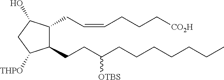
C1(CCC(CCCCCCC)[OTBS])C(CC=CCCC[CO2H])C(O)CC1[THPO]
